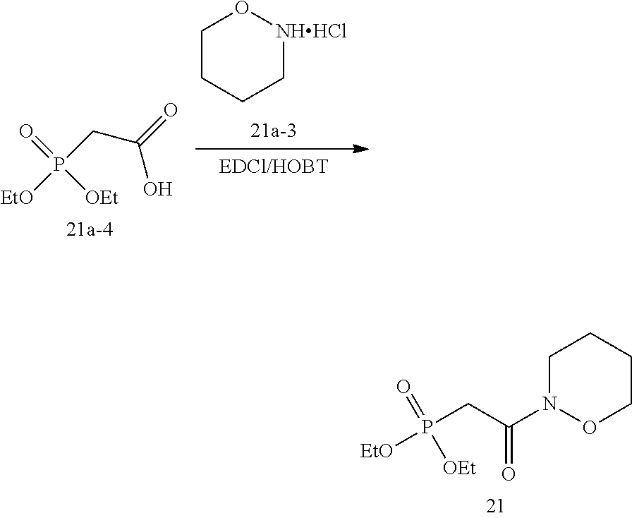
C1CCC[NHHCl]O1.[EtO]P(CC(=O)O)(=O)[OEt].C1N(C(CP([EtO])(=O)[OEt])=O)OCCC1
